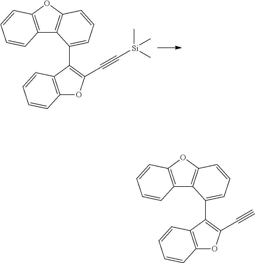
C12=C(OC3=C1C(C1=C(C#C[Si](C)(C)C)OC4=C1C=CC=C4)=CC=C3)C=CC=C2.C12=C(OC3=C1C(C1=C(C#C)OC4=C1C=CC=C4)=CC=C3)C=CC=C2
